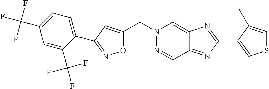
C1(C2=NOC(CN3N=CC4=NC(C5=CSC=C5C)=NC4=C3)=C2)=CC=C(C(F)(F)F)C=C1C(F)(F)F
